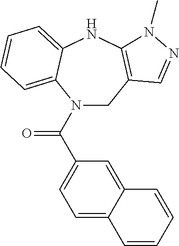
C1C2=C(NC3=CC=CC=C3N1C(C1=CC=C3C(=C1)C=CC=C3)=O)N(C)N=C2
